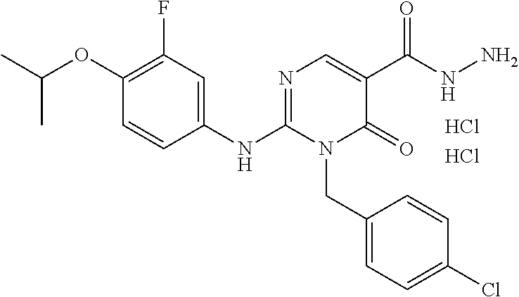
C1(OC(C)C)=C(F)C=C(NC2=NC=C(C(NN)=O)C(=O)N2CC2=CC=C(Cl)C=C2)C=C1.Cl.Cl
